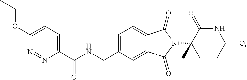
C1=C(CNC(C2=CC=C(OCC)N=N2)=O)C=C2C(=C1)C(=O)N(C1(C)CCC(=O)NC1=O)C2=O
